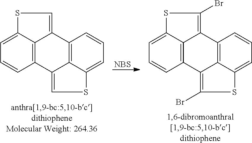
[NBS].C12=C3C(=CC=C1)SC=C3C1=C3C2=CSC3=CC=C1.C12=C3C(=CC=C1)SC(Br)=C3C1=C3C2=C(Br)SC3=CC=C1
